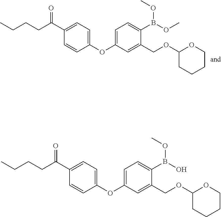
C1=C(OC2=CC=C(C(CCCC)=O)C=C2)C=C(COC2CCCCO2)C(B(OC)OC)=C1.C1=C(OC2=CC=C(C(CCCC)=O)C=C2)C=C(COC2CCCCO2)C(B(O)OC)=C1
